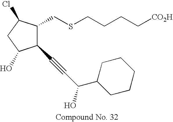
C1(C#CC(C2CCCCC2)O)C(CSCCCC[CO2H])C(Cl)CC1O
